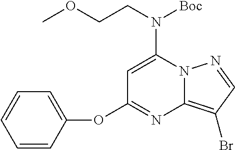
C1=C(N(CCOC)[Boc])N2C(=C(Br)C=N2)N=C1OC1=CC=CC=C1
